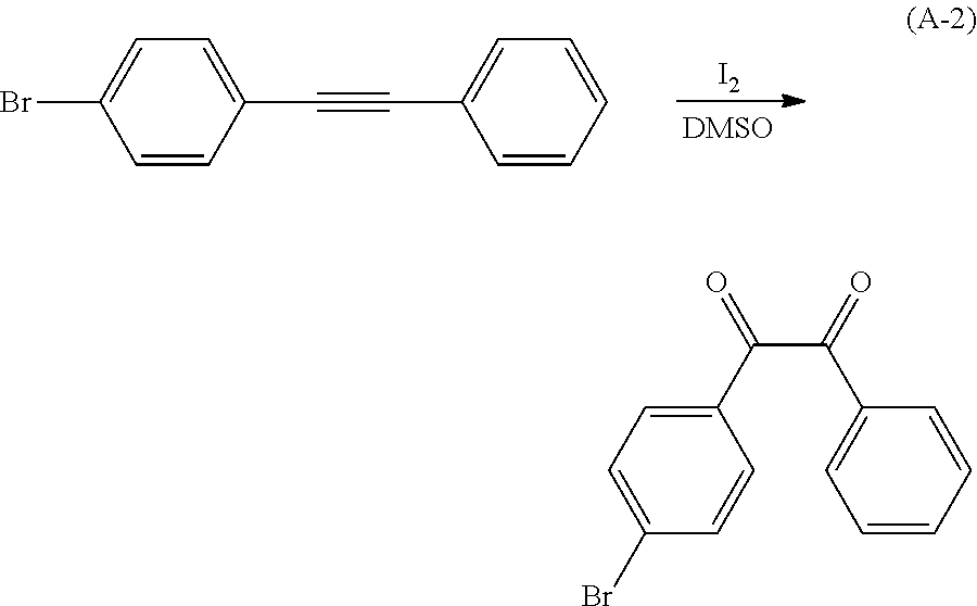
[I2].C1=CC(C#CC2=CC=CC=C2)=CC=C1Br.C1(C(=O)C(C2=CC=CC=C2)=O)=CC=C(Br)C=C1
